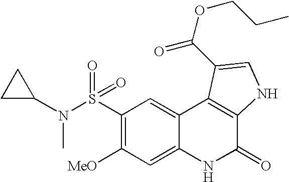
C1(S(=O)(=O)N(C2CC2)C)=C([MeO])C=C2C(=C1)C1=C(C(=O)N2)NC=C1C(=O)OCCC
